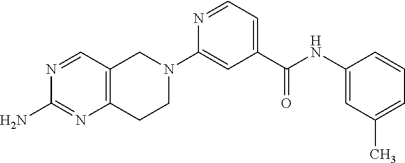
C1C2=C(CN(C3=CC(C(NC4=CC(C)=CC=C4)=O)=CC=N3)C1)C=NC(N)=N2
